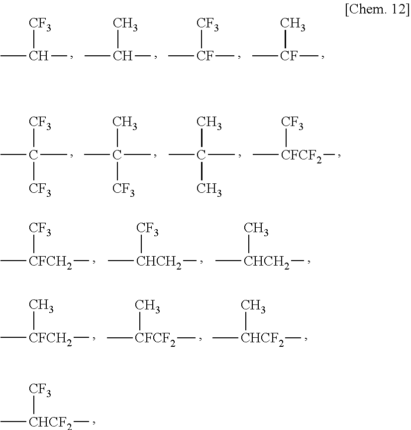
[CF3][CHCF2](C)C.[CF3]C(C)C.CC(C)C.[CF3][CF](C)C.C[CF](C)C.[CF3]C(C)(C)[CF3].CC(C)(C)[CF3].[CF3][CFCF2](C)C.CC(C)(C)C.[CF3][CFCH2](C)C.[CF3][CHCH2](C)C.C[CHCH2](C)C.C[CFCH2](C)C.C[CFCF2](C)C.C[CHCF2](C)C
